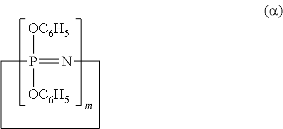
[OC6H5]P(=NC)([OC6H5])C
